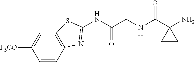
C1=CC2=C(C=C1[F3CO])SC(NC(CNC(C1(N)CC1)=O)=O)=N2
